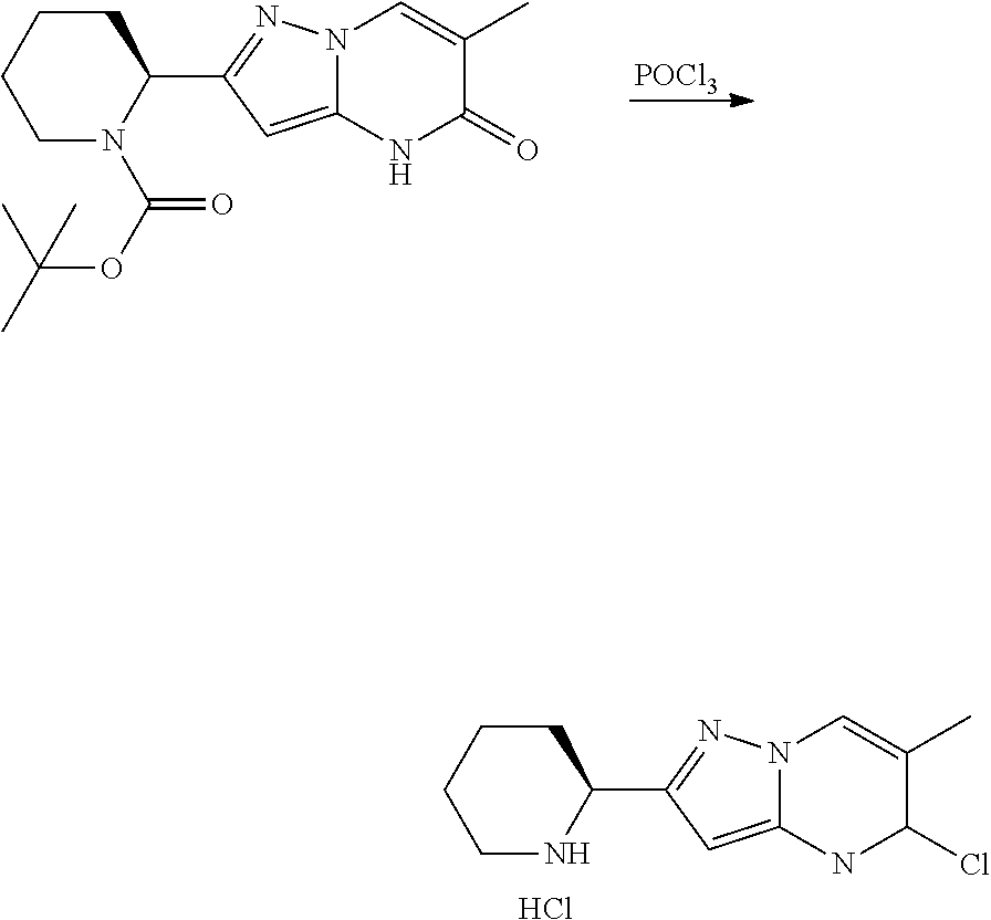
C1N(C(OC(C)(C)C)=O)C(C2=NN3C(=C2)NC(=O)C(C)=C3)CCC1.[POCl3].C1NC(C2=NN3C(=C2)NC(Cl)C(C)=C3)CCC1.Cl
